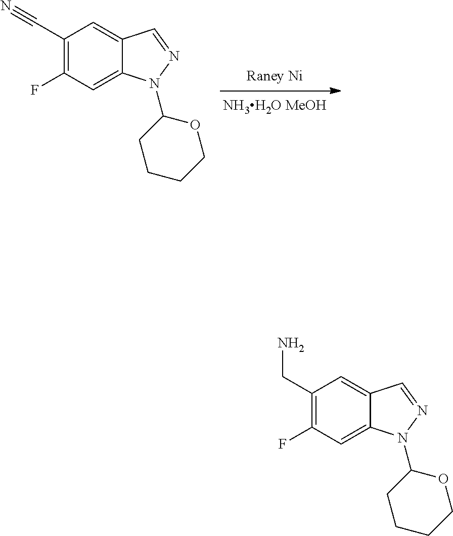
[Raney Ni].C1=C2C(=CC(F)=C1C#N)N(C1CCCCO1)N=C2.C1=C2C(=CC(F)=C1CN)N(C1CCCCO1)N=C2
